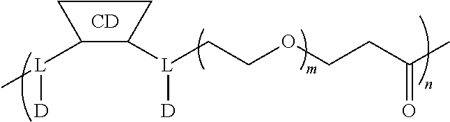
[CD].C1([L]([D])C)C([L]([D])CCOCCC(C)=O)CC1
